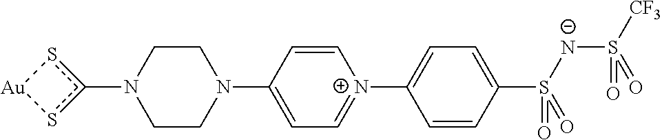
N1(c2s[Au]s2)CCN(C2=CC=[N+](C3=CC=C(S([N-]S([CF3])(=O)=O)(=O)=O)C=C3)C=C2)CC1
